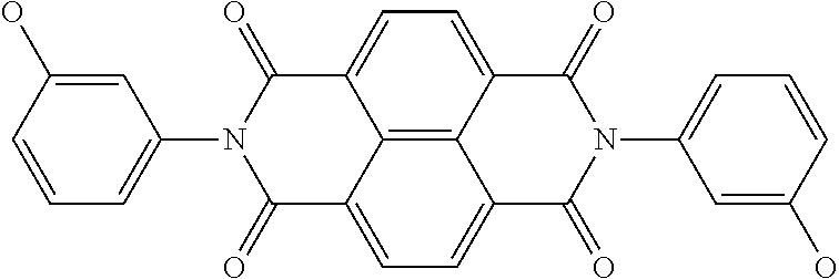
C1(O)=CC(N2C(=O)C3=CC=C4C5=C3C(=CC=C5C(=O)N(C3=CC=CC(O)=C3)C4=O)C2=O)=CC=C1
